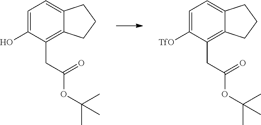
C1=C(O)C(CC(OC(C)(C)C)=O)=C2C(=C1)CCC2.C1=C([TfO])C(CC(OC(C)(C)C)=O)=C2C(=C1)CCC2
